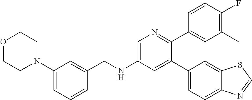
C(NC1=CN=C(C2=CC(C)=C(F)C=C2)C(C2=CC=C3C(=C2)SC=N3)=C1)C1=CC(N2CCOCC2)=CC=C1
